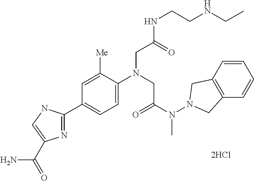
C1=C([Me])C(N(CC(N(N2CC3=C(C2)C=CC=C3)C)=O)CC(NCCNCC)=O)=CC=C1C1=NC(C(=O)N)=CN1
